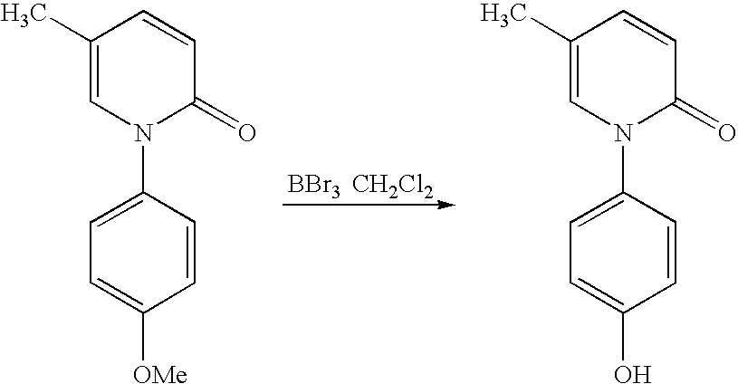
[BBr3].[CH2Cl2].C1(C)=CN(C2=CC=C([OMe])C=C2)C(=O)C=C1.C1(C)=CN(C2=CC=C(O)C=C2)C(=O)C=C1
